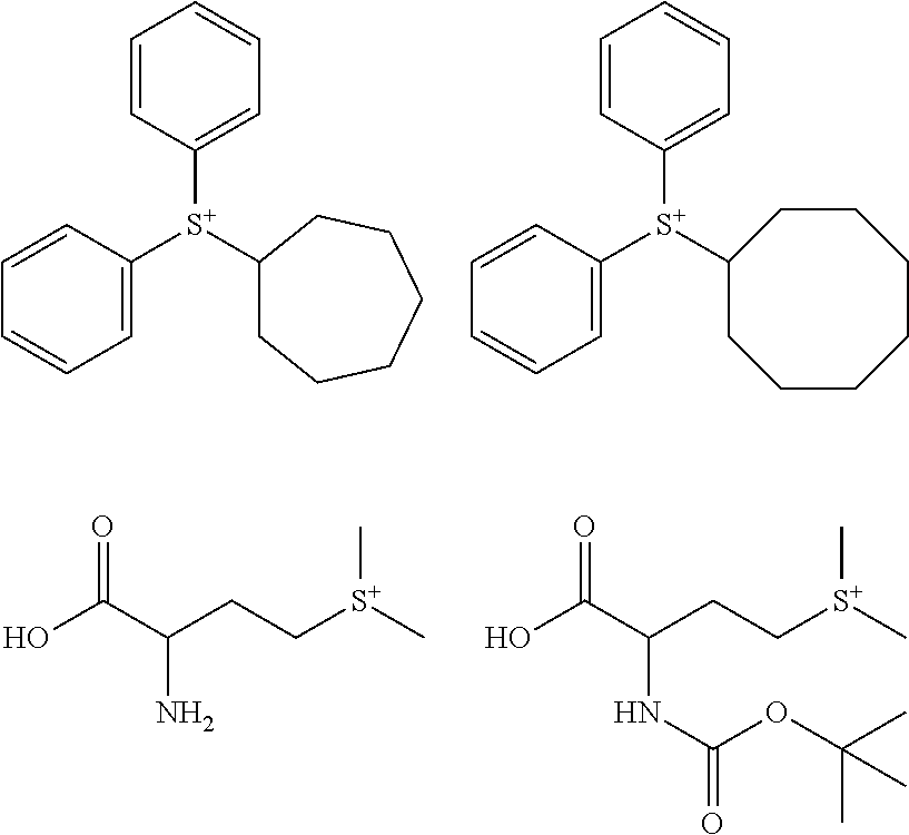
C1([S+](C2=CC=CC=C2)C2CCCCCC2)=CC=CC=C1.C1([S+](C2=CC=CC=C2)C2CCCCCCC2)=CC=CC=C1.C[S+](CCC(N)C(O)=O)C.C[S+](CCC(NC(OC(C)(C)C)=O)C(O)=O)C
